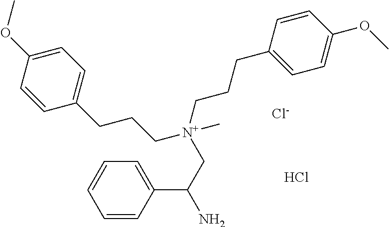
C1(CCC[N+](C)(CCCC2=CC=C(OC)C=C2)CC(N)C2=CC=CC=C2)=CC=C(OC)C=C1.Cl.[Cl-]
